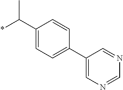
C1(C(*)C)=CC=C(C2=CN=CN=C2)C=C1
